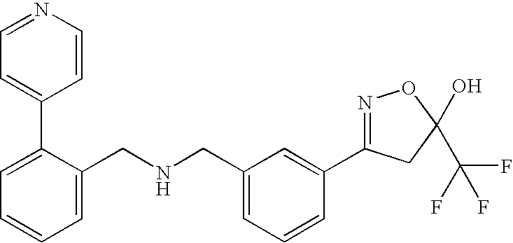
C1=C(CNCC2=CC=CC=C2C2=CC=NC=C2)C=C(C2=NOC(C(F)(F)F)(O)C2)C=C1
